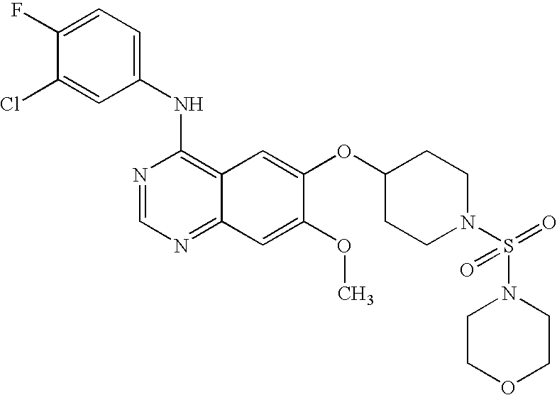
N1=CN=C2C(=C1NC1=CC=C(F)C(Cl)=C1)C=C(OC1CCN(S(=O)(N3CCOCC3)=O)CC1)C(OC)=C2
